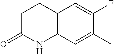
C12=C(C=C(C)C(F)=C1)NC(=O)CC2
